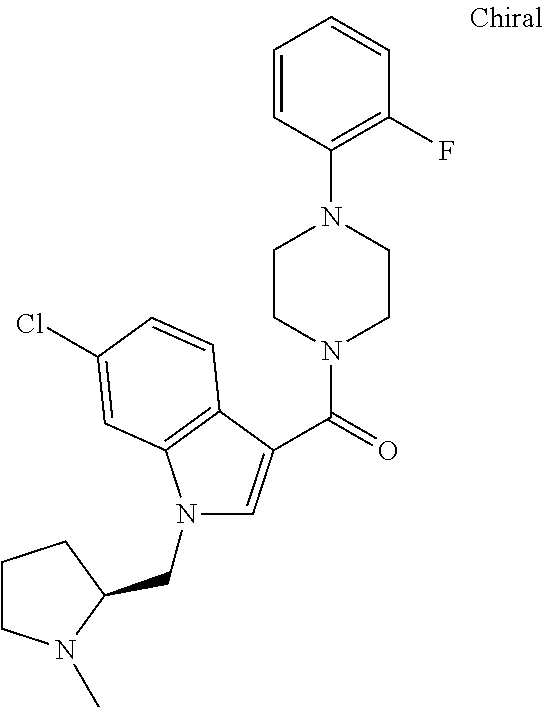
C1=CC(N2CCN(C(=O)C3=CN(CC4N(C)CCC4)C4=C3C=CC(Cl)=C4)CC2)=C(F)C=C1
